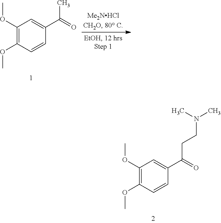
C1(OC)=C(OC)C=CC(C(CCN(C)C)=O)=C1.C1(OC)=C(OC)C=CC(C(C)=O)=C1
